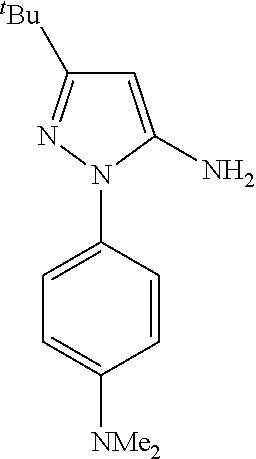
C1=CC(N2N=C([tBu])C=C2N)=CC=C1[NMe2]
